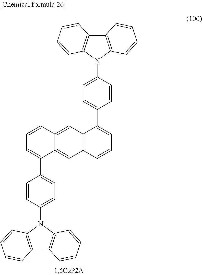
C1=CC2=CC3=C(C=C2C(C2=CC=C(N4C5=C(C=CC=C5)C5=C4C=CC=C5)C=C2)=C1)C=CC=C3C1=CC=C(N2C3=C(C=CC=C3)C3=C2C=CC=C3)C=C1
